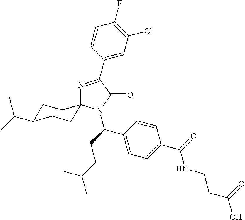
N1=C(C2=CC(Cl)=C(F)C=C2)C(=O)N(C(CCC(C)C)C2=CC=C(C(=O)NCCC(O)=O)C=C2)C12CCC(C(C)C)CC2
